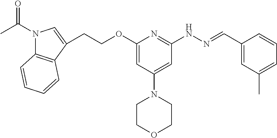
C(COC1=CC(N2CCOCC2)=CC(NN=CC2=CC(C)=CC=C2)=N1)C1=CN(C(C)=O)C2=C1C=CC=C2
